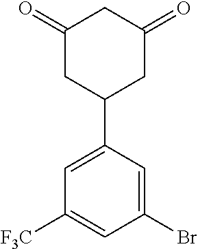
C1(=O)CC(C2=CC([F3C])=CC(Br)=C2)CC(=O)C1
